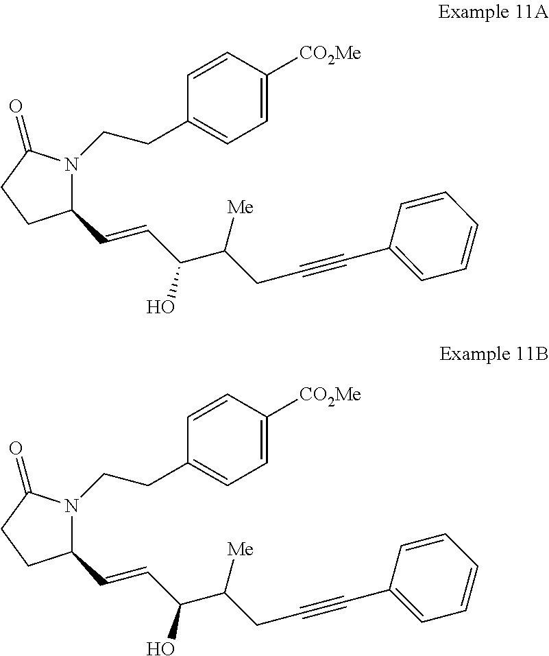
N1(CCC2=CC=C([CO2Me])C=C2)C(C=CC(C(CC#CC2=CC=CC=C2)[Me])O)CCC1=O.N1(CCC2=CC=C([CO2Me])C=C2)C(C=CC(C(CC#CC2=CC=CC=C2)[Me])O)CCC1=O
